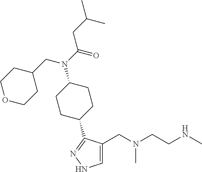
C1=C(CN(CCNC)C)C(C2CCC(N(C(CC(C)C)=O)CC3CCOCC3)CC2)=NN1
